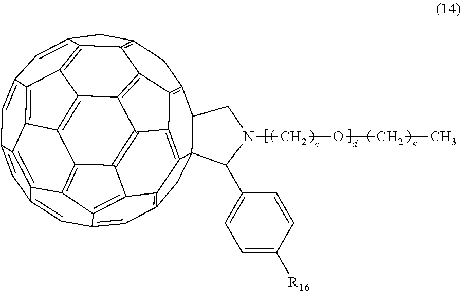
C1C2=C3C4=C5C6(C2CN(COCC)C6C2=CC=C([R16])C=C2)CC2=C5C5=C6C(=C2)C=C2C=C7C=C8C=C9CC1=C1C9=C9C8=C8C7=C2C6=C2C8=C9C(=C13)C4=C52
